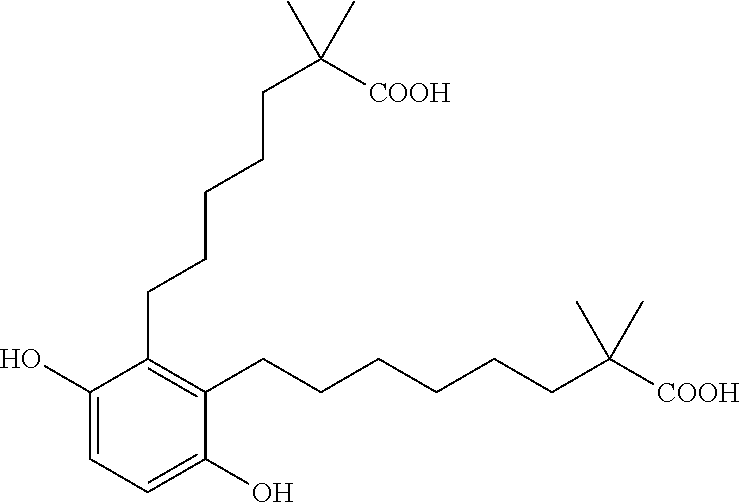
C1(CCCCCC([COOH])(C)C)=C(CCCCCCC([COOH])(C)C)C(O)=CC=C1O
